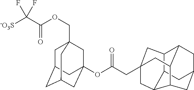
C1C2CC3CC(OC(CC45CC6C7C(C8CC(CC6C8C4)C7)C5)=O)(CC1(COC(C([-O3S])(F)F)=O)C3)C2
